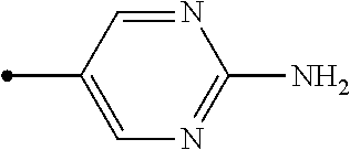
N1=CC(C)=CN=C1N
